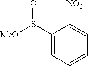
C1(S([MeO])=O)=CC=CC=C1[NO2]
